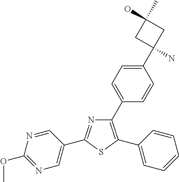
C1(C2=CC=C(C3(N)CC(C)(O)C3)C=C2)=C(C2=CC=CC=C2)SC(C2=CN=C(OC)N=C2)=N1
